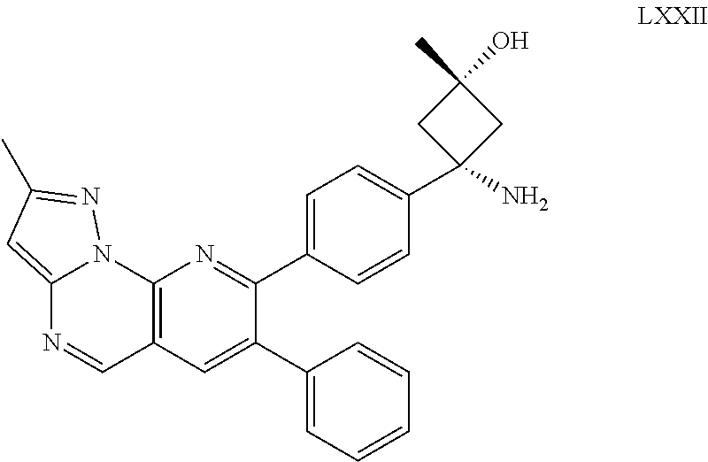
C12=CC(C)=NN1C1=C(C=N2)C=C(C2=CC=CC=C2)C(C2=CC=C(C3(N)CC(O)(C)C3)C=C2)=N1
